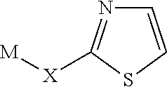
[M][X]C1=NC=CS1
